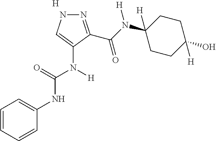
C1(NC(=O)N([H])C2=CNN=C2C(N(C2([H])CCC(O)([H])CC2)[H])=O)=CC=CC=C1.[H]
